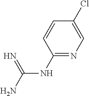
C(NC1=NC=C(Cl)C=C1)(N)=N
